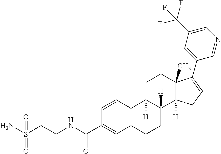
C12=C(C=CC(C(NCCS(=O)(=O)N)=O)=C1)C1([H])C([H])(CC2)C2([H])C(C)(CC1)C(C1=CC(C(F)(F)F)=CN=C1)=CC2
